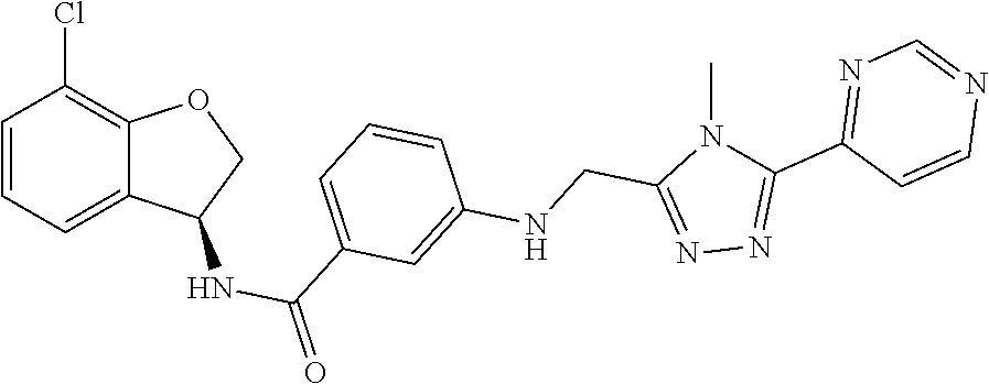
C1(C(NC2C3=CC=CC(Cl)=C3OC2)=O)=CC=CC(NCC2=NN=C(C3=NC=NC=C3)N2C)=C1
